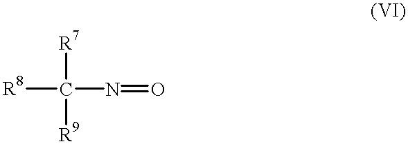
[R8]C(N=O)([R7])[R9]
